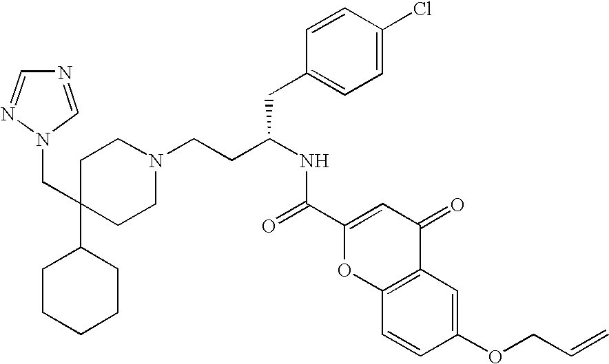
N1=CN(CC2(C3CCCCC3)CCN(CCC(NC(=O)C3=CC(=O)C4=C(O3)C=CC(OCC=C)=C4)CC3=CC=C(Cl)C=C3)CC2)N=C1
